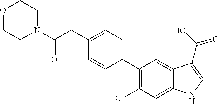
O1CCN(C(CC2=CC=C(C3=C(Cl)C=C4C(=C3)C(C(O)=O)=CN4)C=C2)=O)CC1
